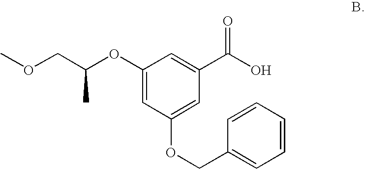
C1(OC(COC)C)=CC(OCC2=CC=CC=C2)=CC(C(O)=O)=C1
